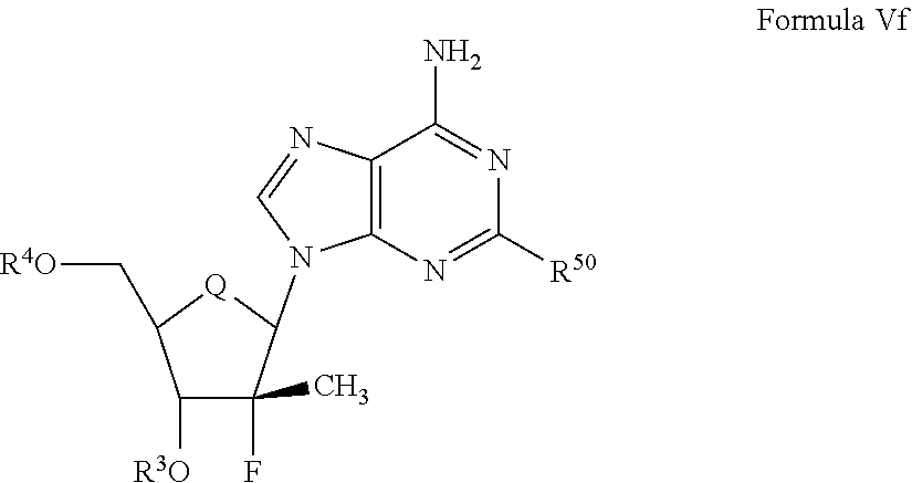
C1([R3O])C(F)(C)C(N2C3=C(C(N)=NC([R50])=N3)N=C2)[Q]C1C[R4O]
